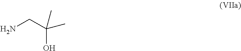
NCC(C)(C)O
